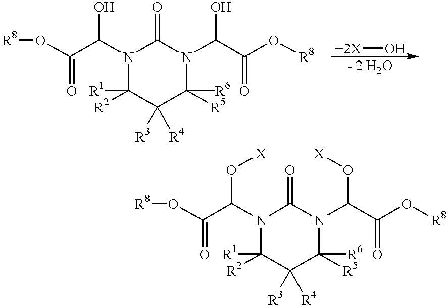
[R8]OC(C(N1C(=O)N(C(C(=O)O[R8])O)C([R6])([R5])C([R3])([R4])C1([R1])[R2])O)=O.[+2X]O.[R8]OC(C(N1C(=O)N(C(C(=O)O[R8])O[X])C([R6])([R5])C([R3])([R4])C1([R1])[R2])O[X])=O
